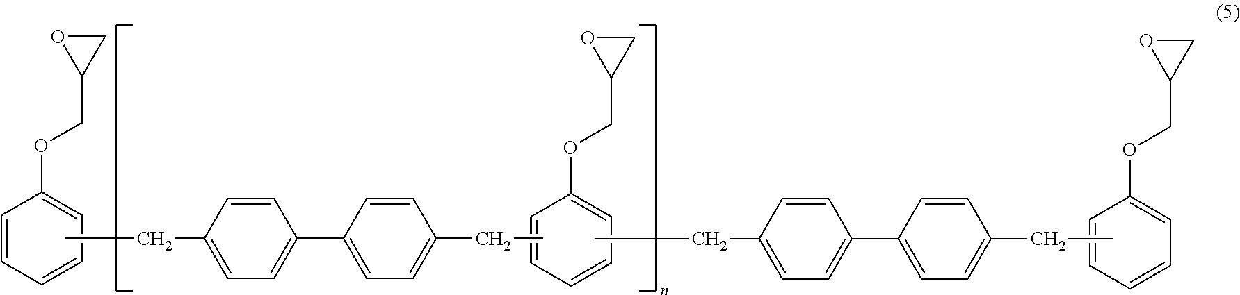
C1=CC=CC=C1OCC1CO1.CCC1=CC=C(C2=CC=C(CC)C=C2)C=C1.C1=CC=CC=C1OCC1CO1.CCC1=CC=C(C2=CC=C(CC)C=C2)C=C1.C1=CC=CC=C1OCC1CO1
